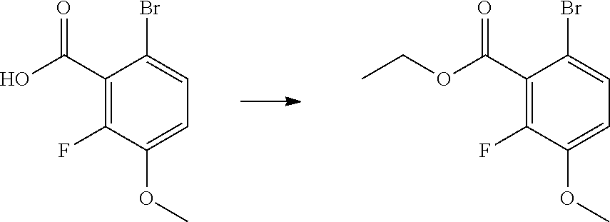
C1(C(O)=O)=C(F)C(OC)=CC=C1Br.C1(C(OCC)=O)=C(F)C(OC)=CC=C1Br
